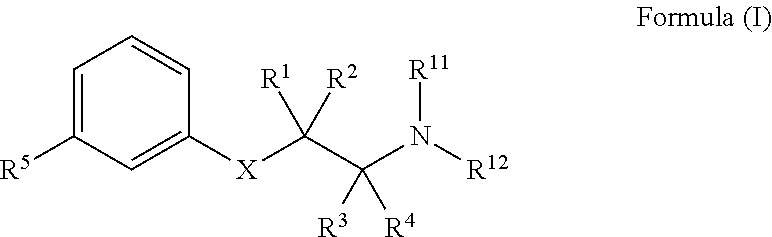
C1([R5])=CC=CC([X]C(C(N([R11])[R12])([R3])[R4])([R1])[R2])=C1
